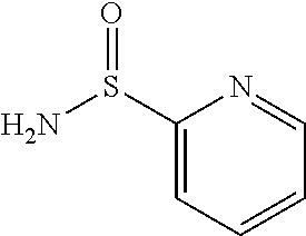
C1(S(N)=O)=CC=CC=N1
